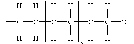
[H]C(C([H])([H])C(C([H])([H])C(C([H])([H])[OH])([H])[H])([H])[H])([H])[H]
